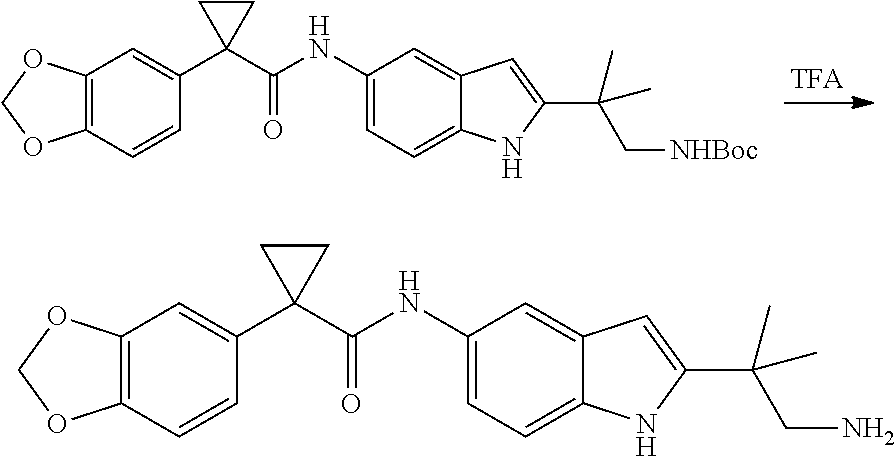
C12=C(C=CC(C3(C(NC4=CC=C5C(=C4)C=C(C(C[NHBoc])(C)C)N5)=O)CC3)=C1)OCO2.C12=C(C=CC(C3(C(NC4=CC=C5C(=C4)C=C(C(CN)(C)C)N5)=O)CC3)=C1)OCO2
